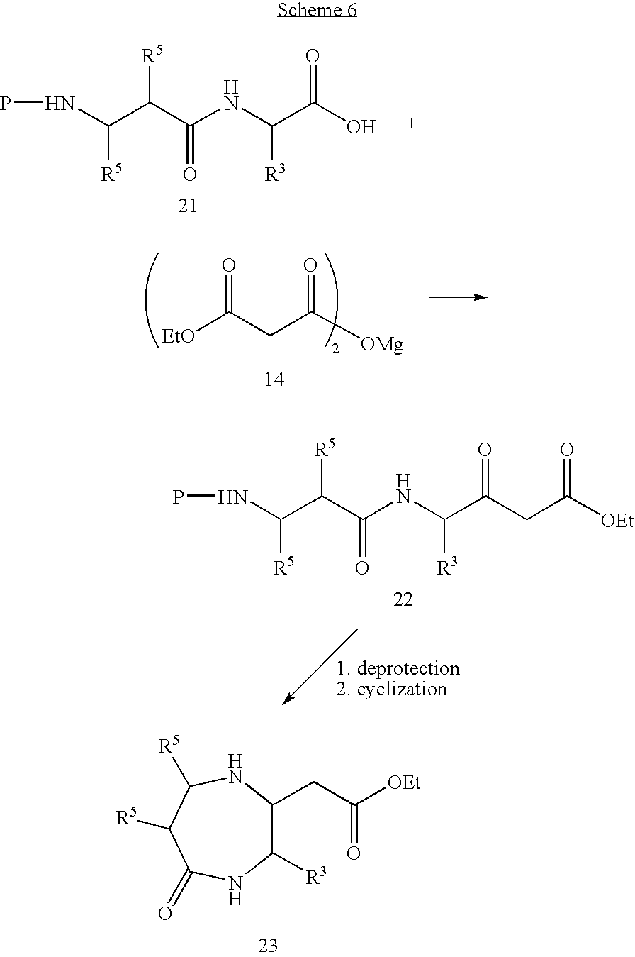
[EtO]C(CC([OMg])=O)=O.C(C(C(NC(C(O)=O)[R3])=O)[R5])(NP)[R5].C(C(C(NC(C(CC([OEt])=O)=O)[R3])=O)[R5])(NP)[R5].C1([R3])C(CC(=O)[OEt])NC([R5])C([R5])C(=O)N1
